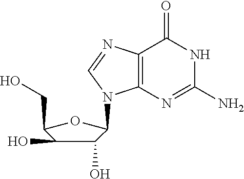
C1(O)C(O)C(CO)OC1N1C2=C(C(=O)NC(N)=N2)N=C1
